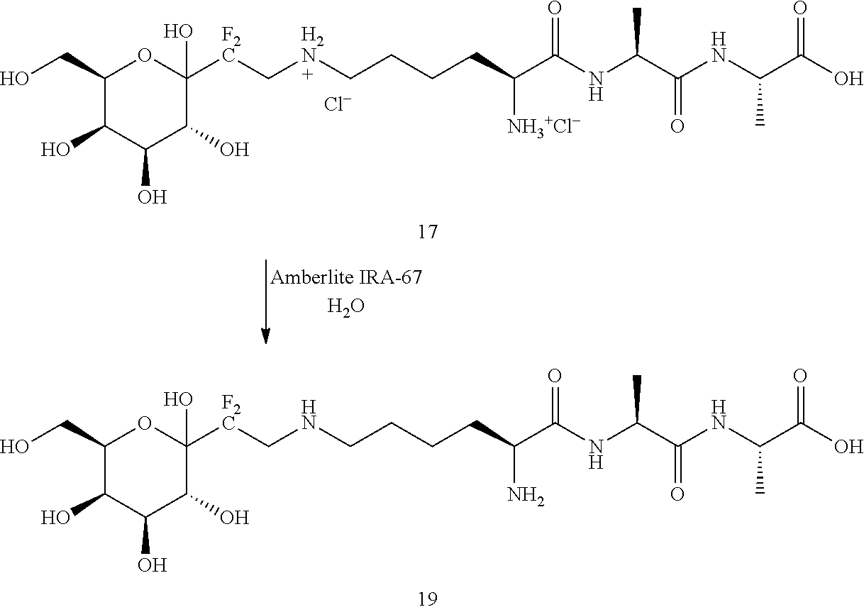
C1(CO)C(O)C(O)C(O)C(O)([F2C]CNCCCCC(C(NC(C(NC(C(O)=O)C)=O)C)=O)N)O1.C1(CO)C(O)C(O)C(O)C(O)([F2C]C[H2N]CCCCC(C(NC(C(NC(C(O)=O)C)=O)C)=O)[NH3+Cl-])O1.[Cl-]
